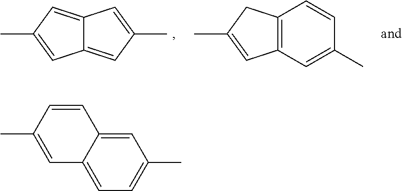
C12=CC(C)=CC1=CC(C)=C2.C12=C(C=C(C)C=C1)C=C(C)C2.C12=CC=C(C)C=C1C=CC(C)=C2
